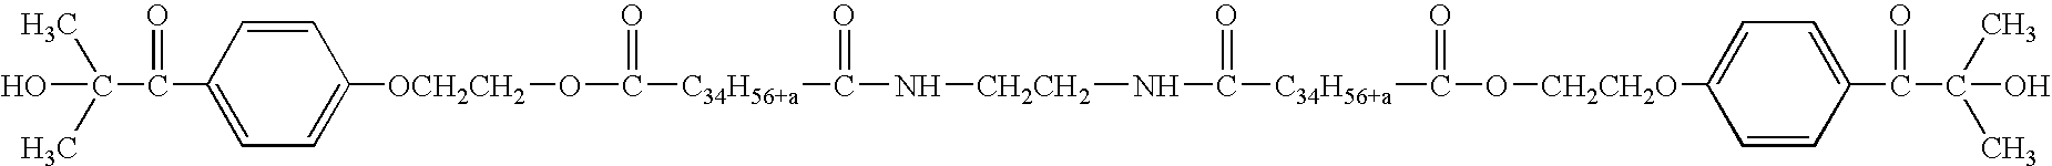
C1(C(C(O)(C)C)=O)=CC=C([OCH2CH2]OC(=O)[C34H56+a]C(N[CH2CH2]NC([C34H56+a]C(O[CH2CH2O]C2=CC=C(C(C(O)(C)C)=O)C=C2)=O)=O)=O)C=C1
